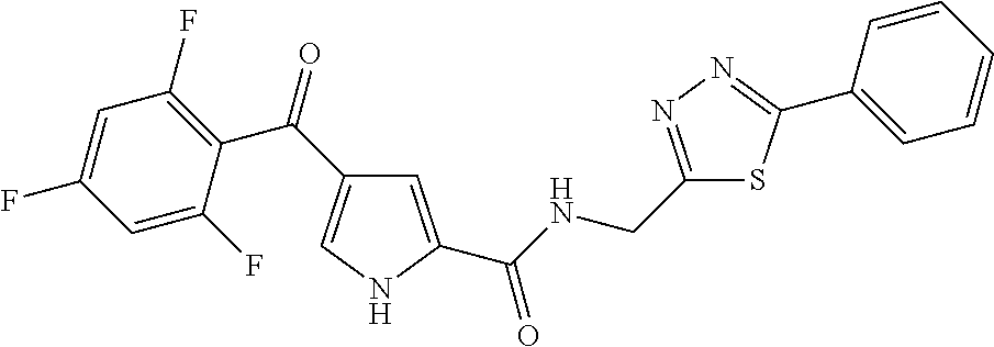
C1=C(C(NCC2=NN=C(C3=CC=CC=C3)S2)=O)NC=C1C(=O)C1=C(F)C=C(F)C=C1F
